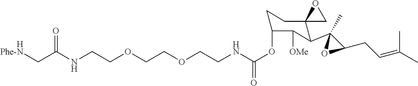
N(CCOCCOCCNC(OC1CCC2(C(C3(C)OC3CC=C(C)C)C1[OMe])CO2)=O)C(=O)C[HPhe-N]
